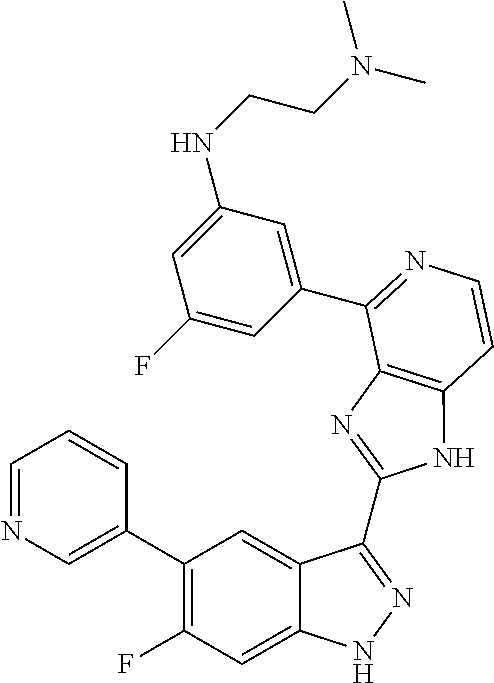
C1=C(C2=C(F)C=C3C(=C2)C(C2=NC4=C(N2)C=CN=C4C2=CC(NCCN(C)C)=CC(F)=C2)=NN3)C=CC=N1
